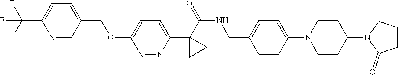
C1(C(=O)NCC2=CC=C(N3CCC(N4C(=O)CCC4)CC3)C=C2)(C2=CC=C(OCC3=CC=C(C(F)(F)F)N=C3)N=N2)CC1
